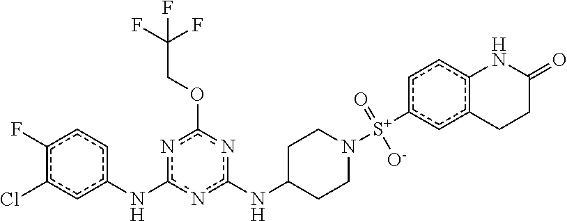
n1c(NC2CCN([S+](=O)([O-])c3cc4c(cc3)NC(=O)CC4)CC2)nc(OCC(F)(F)F)nc1Nc1cc(Cl)c(F)cc1
